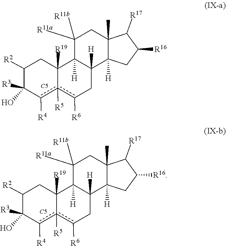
[R11b]C1([R11a])C2([H])C3([R19])CC([R2])C([R3])(O)c([R4])c3([R5])c([R6])CC2([H])C2([H])C(C)(C1)C([R17])C([R16])C2.[C5].[R11b]C1([R11a])C2([H])C3([R19])CC([R2])C([R3])(O)c([R4])c3([R5])c([R6])CC2([H])C2([H])C(C)(C1)C([R17])C([R16])C2.[C5]
